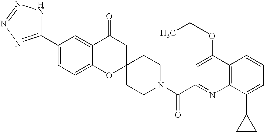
C12=CC=C(C3=NN=NN3)C=C1C(=O)CC1(O2)CCN(C(C2=NC3=C(C(OCC)=C2)C=CC=C3C2CC2)=O)CC1
